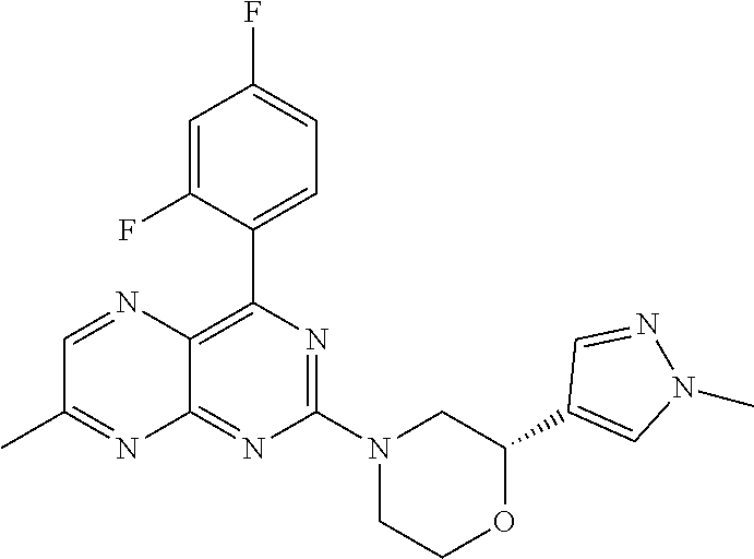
C12=C(C3=CC=C(F)C=C3F)N=C(N3CCOC(C4=CN(C)N=C4)C3)N=C1N=C(C)C=N2
